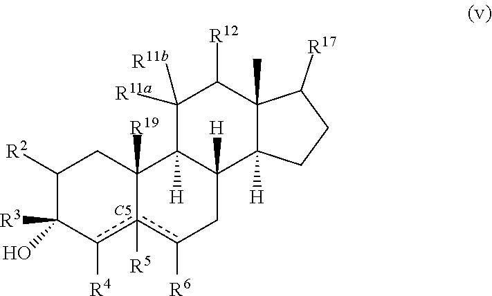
C1([R2])C([R3])(O)c([R4])c2([R5])c([R6])CC3([H])C([H])(C2([R19])C1)C([R11b])([R11a])C([R12])C1(C)C3([H])CCC1[R17].[C5]
